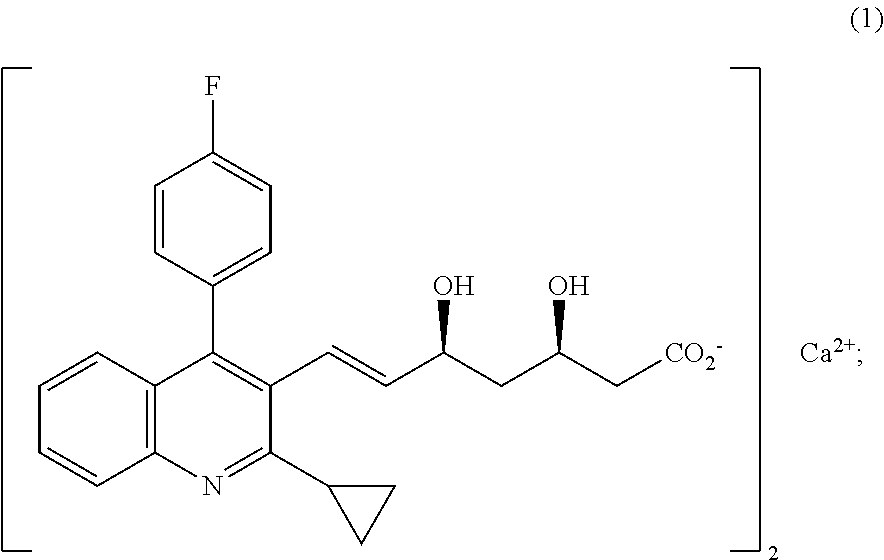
C12=C(C=CC=C1)C(C1=CC=C(F)C=C1)=C(C=CC(CC(O)C[CO2-])O)C(C1CC1)=N2.[Ca2+]
